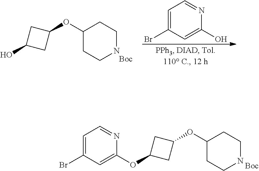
OC1CC(OC2CCNCC2)C1.C1=C(Br)C=C(O)N=C1.C1=C(Br)C=C(OC2CC(OC3CCNCC3)C2)N=C1
